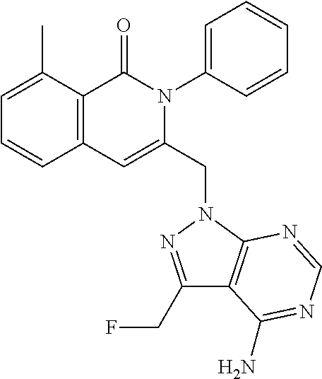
C1=C(C)C2=C(C=C1)C=C(CN1C3=C(C(CF)=N1)C(N)=NC=N3)N(C1=CC=CC=C1)C2=O
